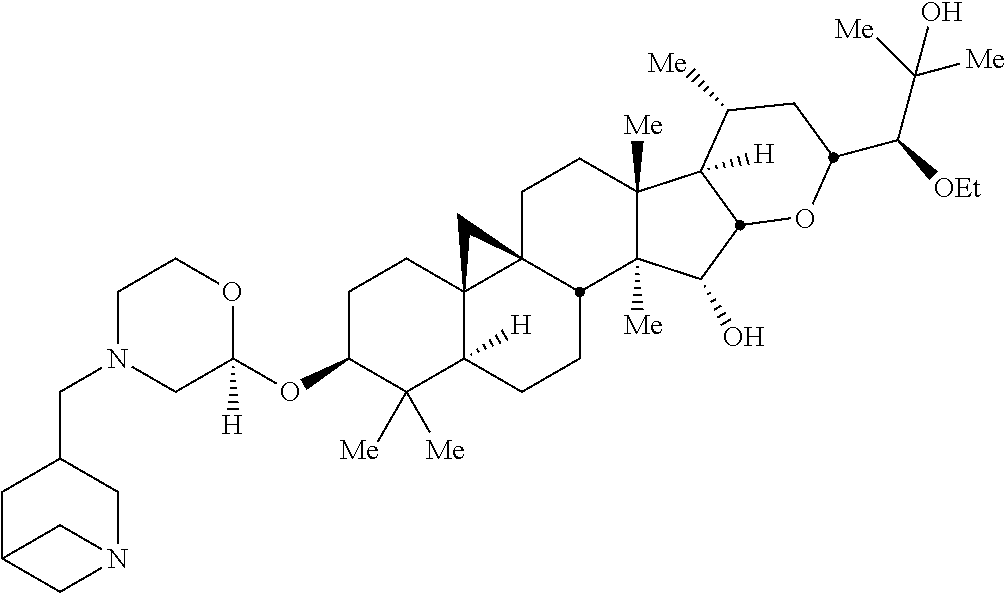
C1N(CC2CC3CN(C2)C3)CC(OC2C([Me])([Me])C3([H])C4(CC2)C2(CCC5([Me])C([Me])(C(O)C6C5([H])C([Me])CC(C([OEt])C([Me])([Me])O)O6)C2CC3)C4)([H])OC1
